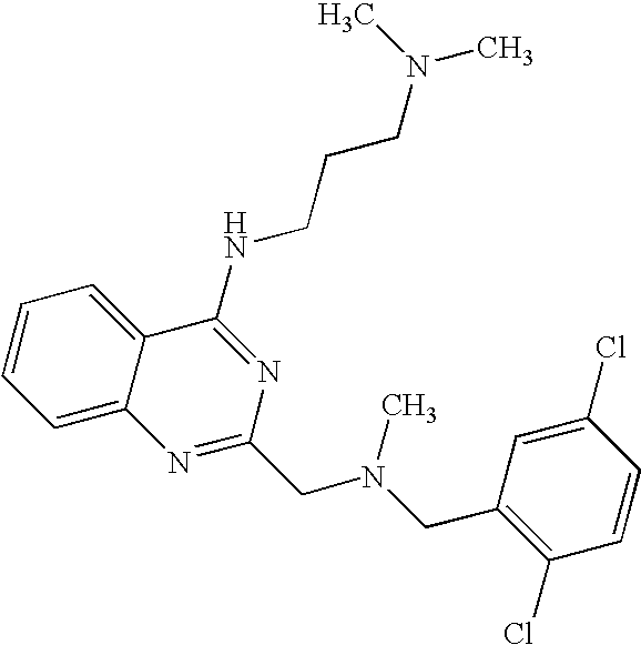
C1=C2C(=CC=C1)C(NCCCN(C)C)=NC(CN(CC1=C(Cl)C=CC(Cl)=C1)C)=N2
